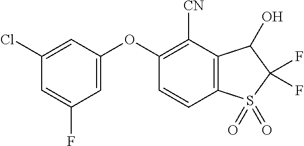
C1(Cl)=CC(OC2=C([CN])C3=C(C=C2)S(=O)(=O)C(F)(F)C3O)=CC(F)=C1
